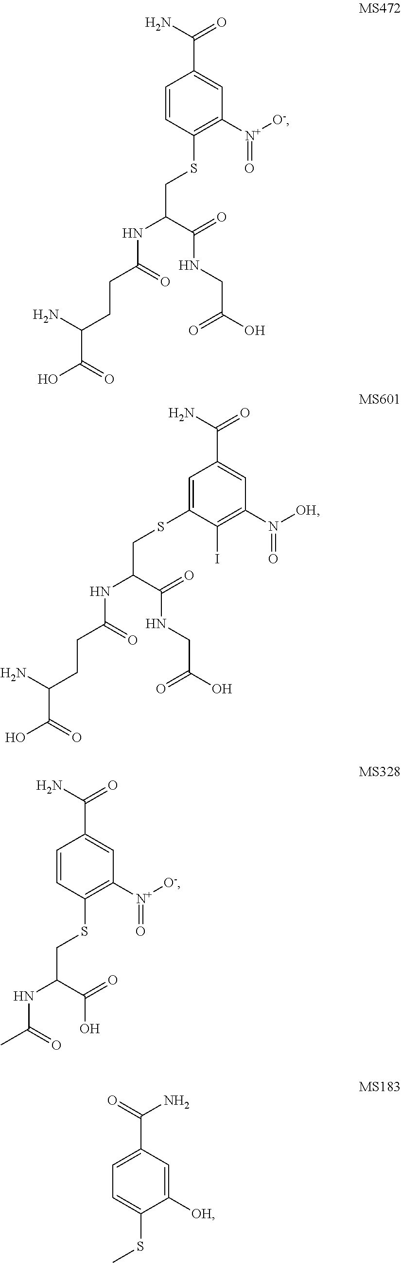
C1=CC(SCC(NC(CCC(C(O)=O)N)=O)C(NCC(O)=O)=O)=C([N+]([O-])=O)C=C1C(N)=O.C1=C(SCC(NC(CCC(C(O)=O)N)=O)C(NCC(O)=O)=O)C(I)=C(N([OH])=O)C=C1C(N)=O.C1=CC(SCC(NC(C)=O)C(O)=O)=C([N+]([O-])=O)C=C1C(N)=O.C1=C(C(=O)N)C=C([OH])C(SC)=C1
